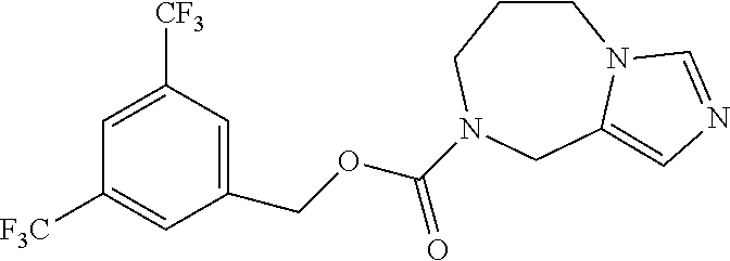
C1CN2C(=CN=C2)CN(C(OCC2=CC([CF3])=CC([F3C])=C2)=O)C1
